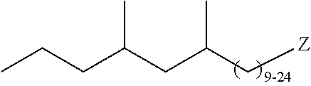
C(C(C[Z])C)C(CCC)C
